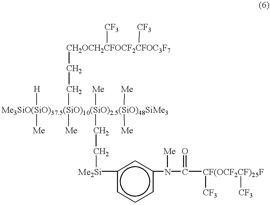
[Me3SiO(SiO)37.5(SiO)10(SiO)2.5(SiO)48SiMe3]([H])([Me])([Me])(CC[CH2OCH2CFOCF2CFOC3F7]([CF3])[CF3])(CC[Me2Si]c1cccc(N(C([CF(OCF2CF)25F]([CF3])[CF3])=O)[Me])c1)([Me])([Me])[Me]
